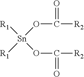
[R1][Sn](OC([R2])=O)(OC([R2])=O)[R1]
